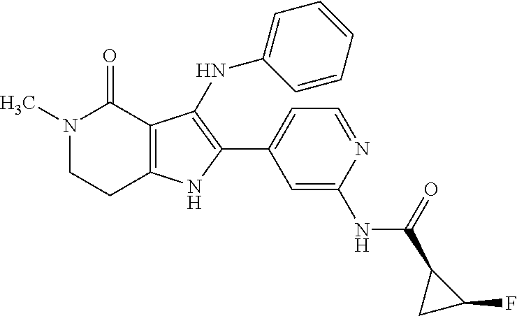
N1(C)CCC2=C(C1=O)C(NC1=CC=CC=C1)=C(C1=CC=NC(NC(C3CC3F)=O)=C1)N2
